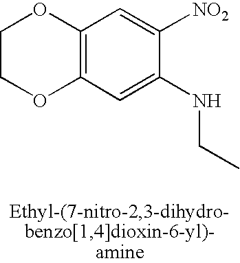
C12=C(C=C(NCC)C([NO2])=C1)OCCO2
